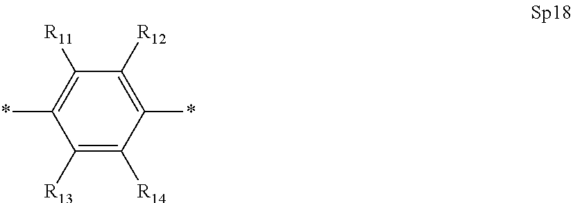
C1([R13])=C([R14])C(*)=C([R12])C([R11])=C1*
